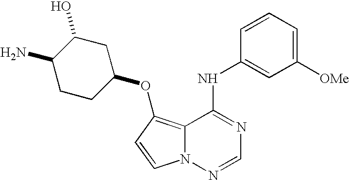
C12=C(OC3CC(O)C(N)CC3)C=CN1N=CN=C2NC1=CC([OMe])=CC=C1
